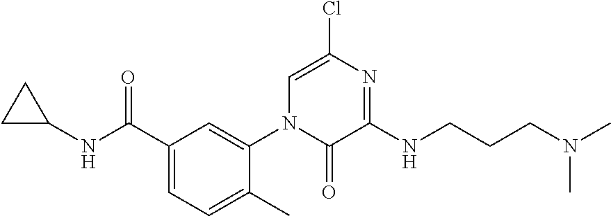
C1CC1NC(C1=CC=C(C)C(N2C=C(Cl)N=C(NCCCN(C)C)C2=O)=C1)=O
